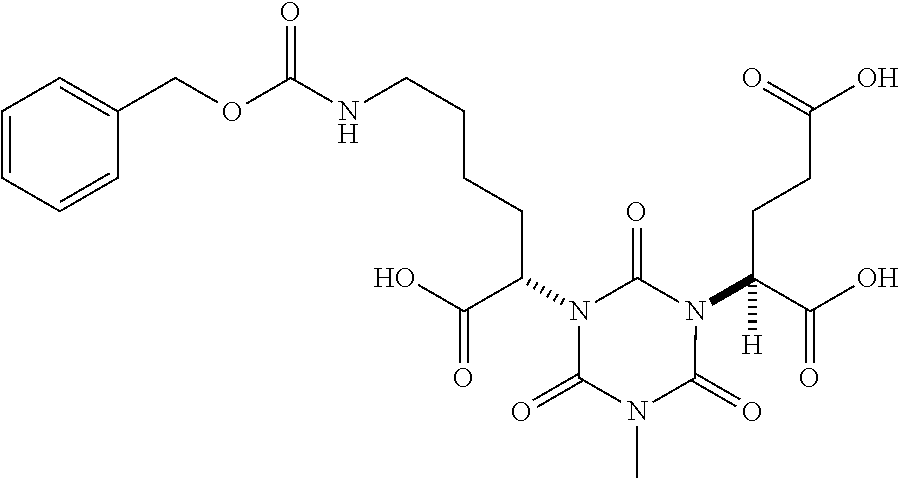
C1(COC(NCCCCC(N2C(=O)N(C(C(O)=O)(CCC(O)=O)[H])C(=O)N(C)C2=O)C(O)=O)=O)=CC=CC=C1
